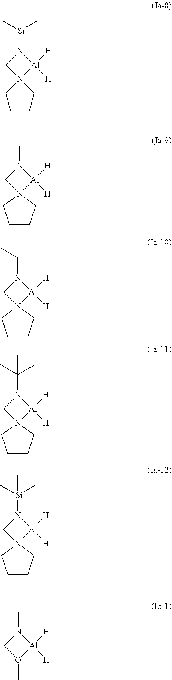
[Si](N1CN(CC)(CC)[Al]1([H])[H])(C)(C)C.CN1CN2([Al]1([H])[H])CCCC2.C(N1CN2([Al]1([H])[H])CCCC2)C.C(N1CN2([Al]1([H])[H])CCCC2)(C)(C)C.[Si](N1CN2([Al]1([H])[H])CCCC2)(C)(C)C.CN1CO(C)[Al]1([H])[H]
